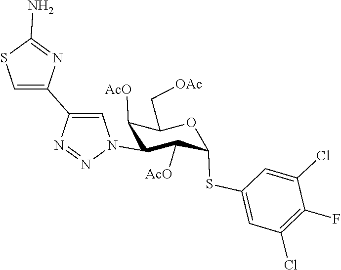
C1(C2=CN(C3C([AcO])C(SC4=CC(Cl)=C(F)C(Cl)=C4)OC(C[OAc])C3[AcO])N=N2)=CSC(N)=N1
